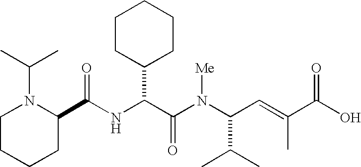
N(C(C(N(C(C(C)C)C=C(C)C(O)=O)[Me])=O)C1CCCCC1)C(C1N(C(C)C)CCCC1)=O
